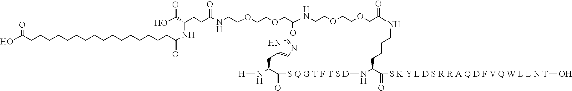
OC(CCCCCCCCCCCCCCCCC(NC(CCC(NCCOCCOCC(NCCOCCOCC(NCCCCC(N[S Q G T F T S D]C(=O)C(N[H])CC1=CN=CN1)C(=O)[S K Y L D S R R A Q D F V Q W L L N T]O)=O)=O)=O)C(O)=O)=O)=O
